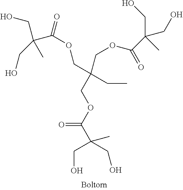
C(C(CO)(C(OCC(COC(C(C)(CO)CO)=O)(CC)COC(C(CO)(CO)C)=O)=O)C)O
